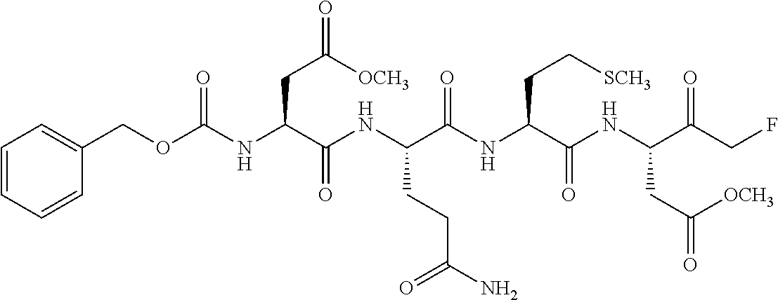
O=C(NC(C(NC(C(NC(C(NC(C(CF)=O)CC(=O)[OCH3])=O)CC[SCH3])=O)CCC(N)=O)=O)CC(=O)[OCH3])OCC1=CC=CC=C1
